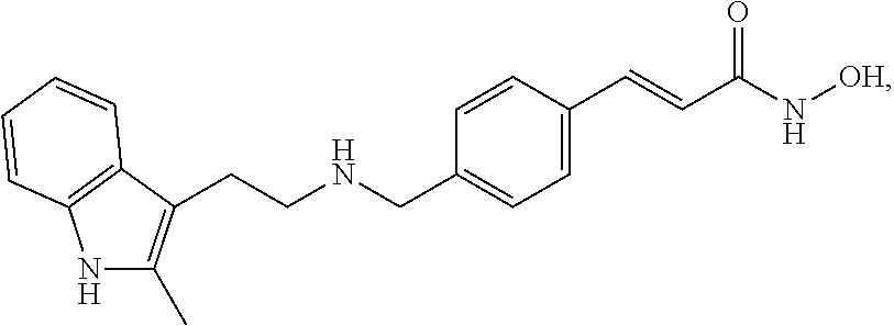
C1=CC(C=CC(N[OH])=O)=CC=C1CNCCC1=C(C)NC2=C1C=CC=C2
